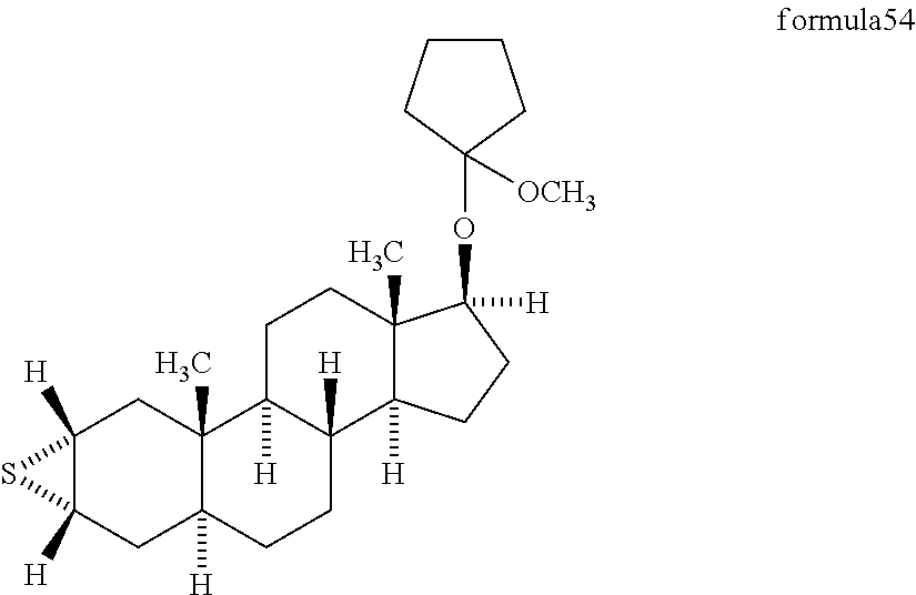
C12([H])C3([H])C(C)(CCC1([H])C1(C)C([H])(CC2)CC2([H])C([H])(C1)S2)C(OC1([OCH3])CCCC1)([H])CC3
